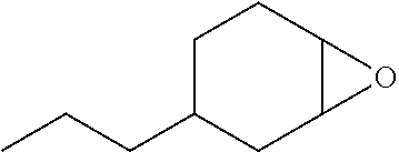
CCCC1CC2C(CC1)O2
